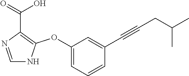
C1=NC(C(=O)O)=C(OC2=CC=CC(C#CCC(C)C)=C2)N1
